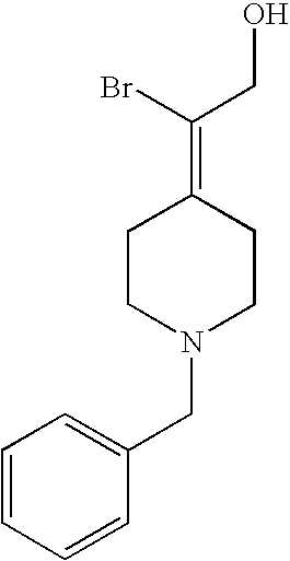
C1=CC=CC(CN2CCC(=C(Br)CO)CC2)=C1
